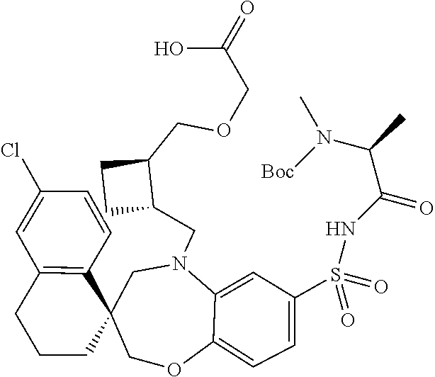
C1(Cl)=CC2=C(C=C1)C1(CCC2)CN(CC2C(COCC(O)=O)CC2)C2=CC(S(NC(C(N(C)[Boc])C)=O)(=O)=O)=CC=C2OC1
